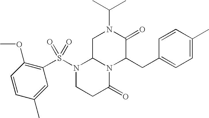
C1C2N(C(CC3=CC=C(C)C=C3)C(=O)N1C(C)C)C(=O)CCN2S(=O)(C1=C(OC)C=CC(C)=C1)=O
